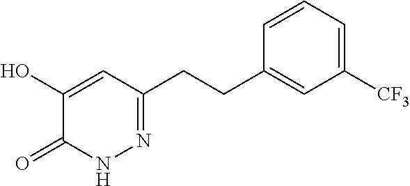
N1N=C(CCC2=CC([CF3])=CC=C2)C=C(O)C1=O
